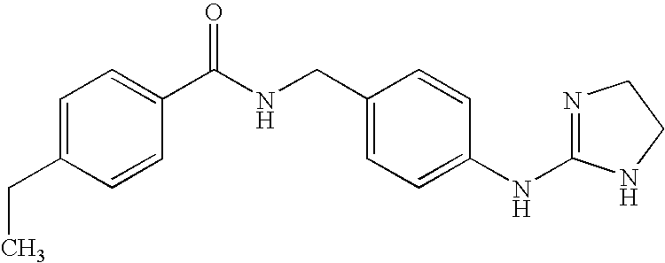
C1=C(CC)C=CC(C(NCC2=CC=C(NC3=NCCN3)C=C2)=O)=C1
